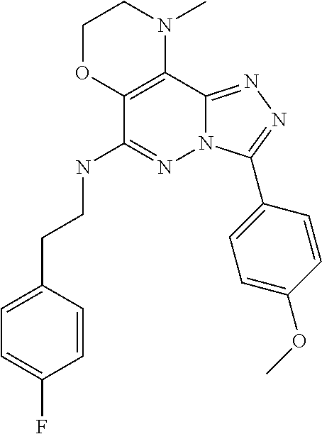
C1OC2=C(N(C)C1)C1=NN=C(C3=CC=C(OC)C=C3)N1N=C2NCCC1=CC=C(F)C=C1
